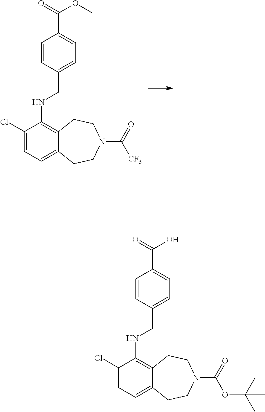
C(C1=CC=C(CNC2=C3C(=CC=C2Cl)CCN(C([CF3])=O)CC3)C=C1)(OC)=O.C(C1=CC=C(CNC2=C3C(=CC=C2Cl)CCN(C(OC(C)(C)C)=O)CC3)C=C1)(O)=O
